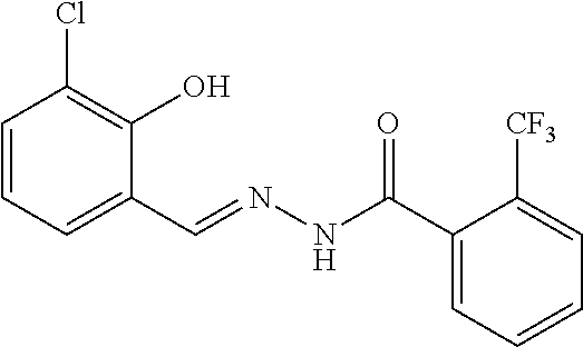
C1=CC=C(C=NNC(C2=CC=CC=C2[CF3])=O)C(O)=C1Cl
